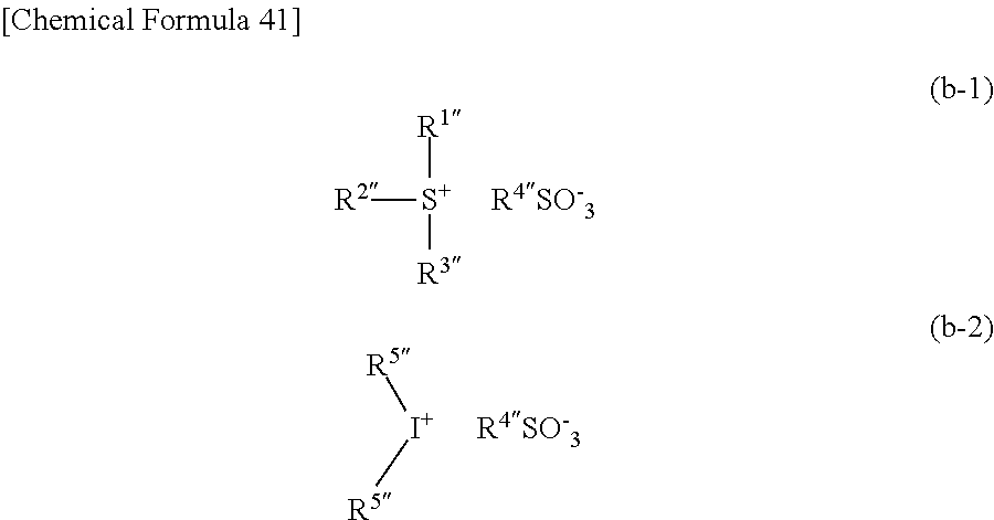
[R2][S+]([R1])[R3].[R4SO-3].[I+]([R5])[R5].[R4SO-3]
